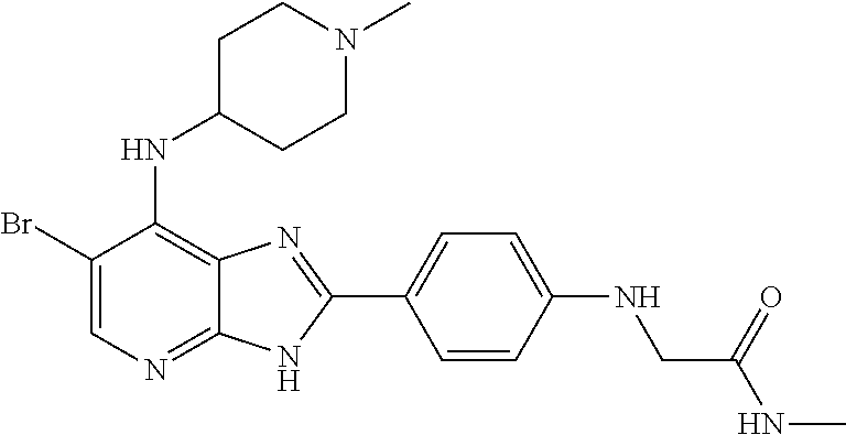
C1(Br)=CN=C2C(=C1NC1CCN(C)CC1)N=C(C1=CC=C(NCC(NC)=O)C=C1)N2
